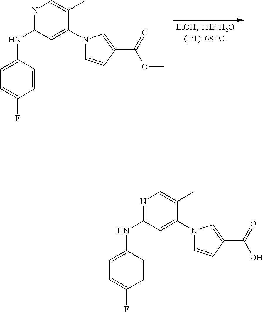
N1=C(NC2=CC=C(F)C=C2)C=C(N2C=CC(C(=O)OC)=C2)C(C)=C1.N1=C(NC2=CC=C(F)C=C2)C=C(N2C=CC(C(=O)O)=C2)C(C)=C1
